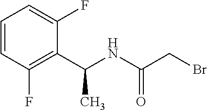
C1(C(NC(CBr)=O)C)=C(F)C=CC=C1F
